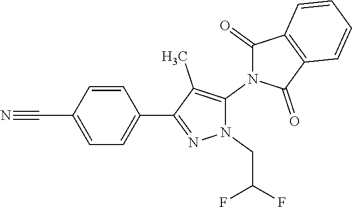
C1=CC(C#N)=CC=C1C1=NN(CC(F)F)C(N2C(=O)C3=C(C2=O)C=CC=C3)=C1C
